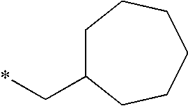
C1C(C*)CCCCC1
